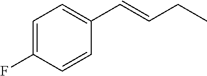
C1=C(F)C=CC(C=CCC)=C1
